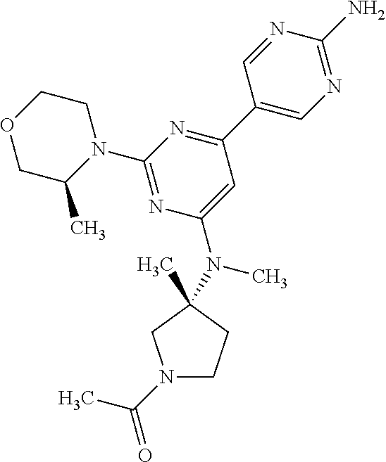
C1(N2CCOCC2C)=NC(N(C2(C)CCN(C(C)=O)C2)C)=CC(C2=CN=C(N)N=C2)=N1
